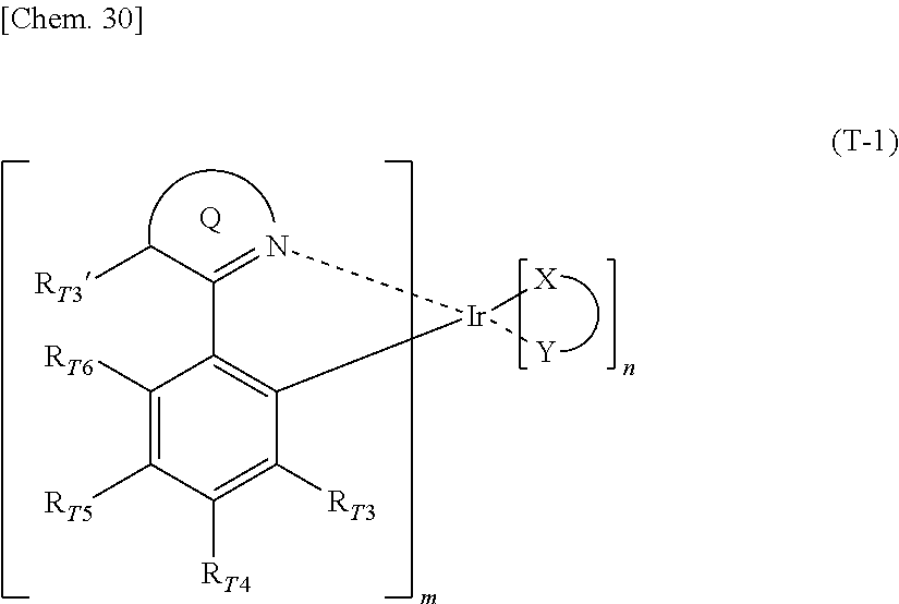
C1([RT6])=C([RT5])C([RT4])=C([RT3])C2=C1C(C[RT3])=N[Ir]2([X])[Y].[Q]
